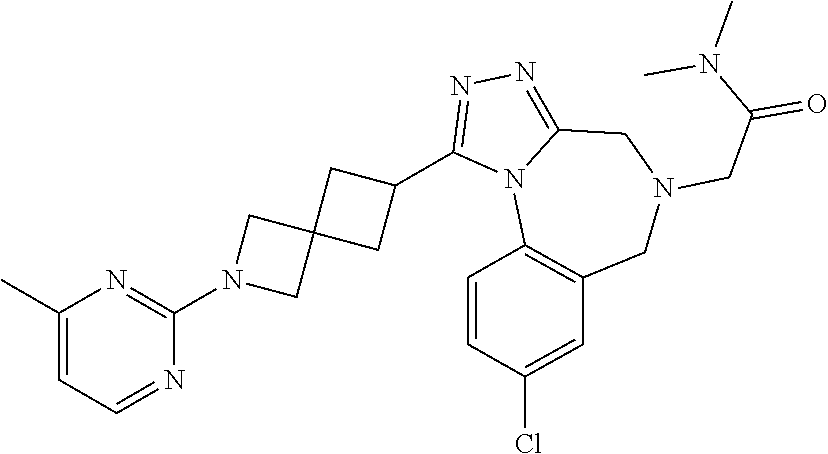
C1(C)=CC=NC(N2CC3(C2)CC(C2=NN=C4N2C2=C(CN(CC(=O)N(C)C)C4)C=C(Cl)C=C2)C3)=N1
